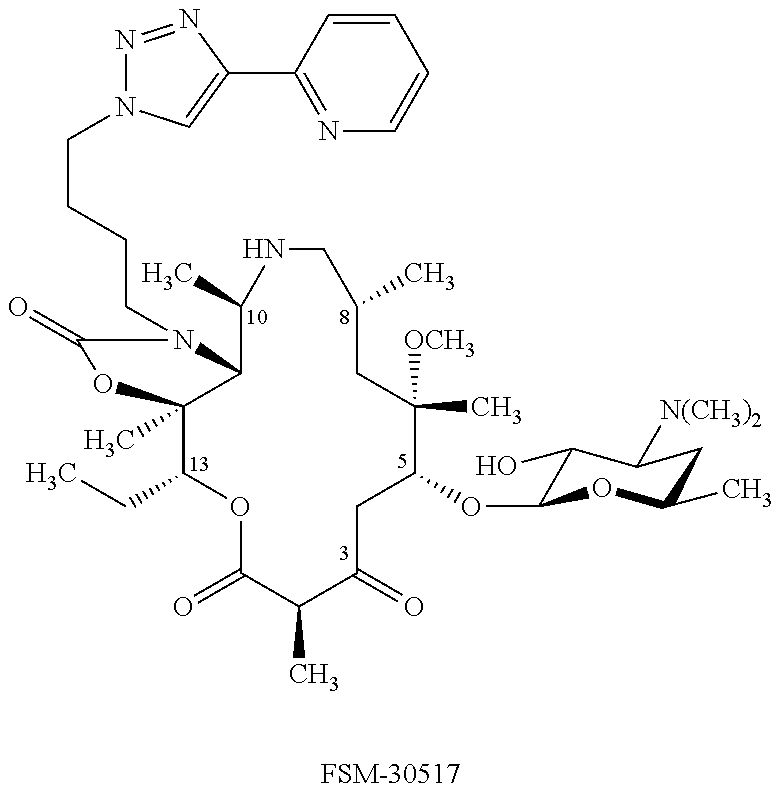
C1(CC)C2(C)C(N(CCCCN3N=NC(C4=NC=CC=C4)=C3)C(=O)O2)C(C)NCC(C)CC([OCH3])(C)C(OC2C(O)C([N(CH3)2])CC(C)O2)CC(=O)C(C)C(=O)O1.[FSM-30517]
